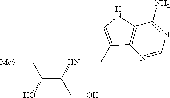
N1=CN=C(N)C2=C1C(CNC(CO)C(O)C[MeS])=CN2
